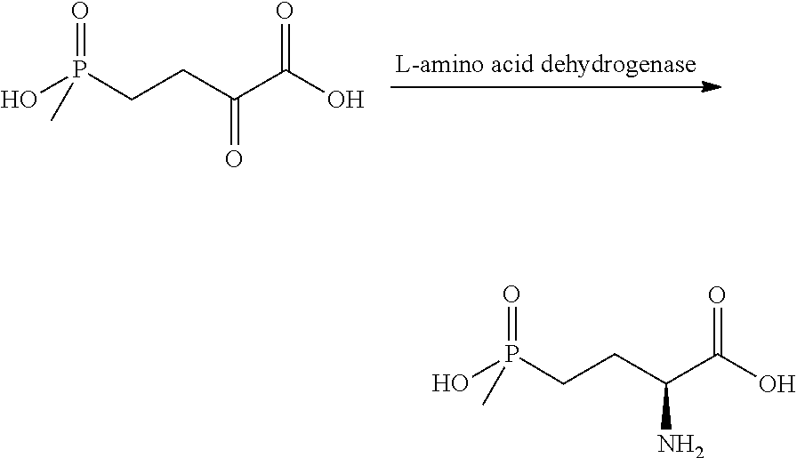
C(CC(C(=O)O)N)P(=O)(O)C.C(CC(C(=O)O)=O)P(=O)(O)C
